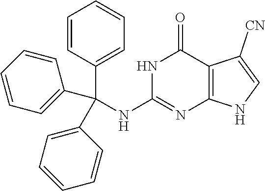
N(C1=NC2=C(C(=O)N1)C([CN])=CN2)C(C1=CC=CC=C1)(C1=CC=CC=C1)C1=CC=CC=C1
